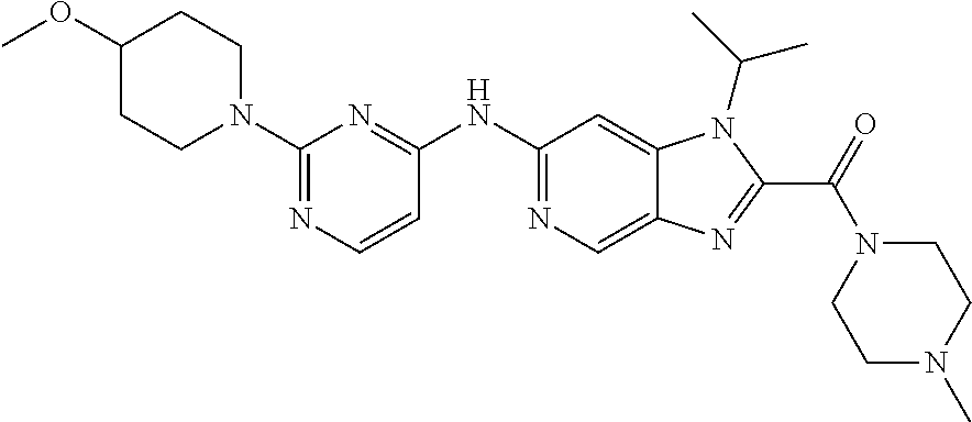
C1(NC2=NC(N3CCC(OC)CC3)=NC=C2)=NC=C2C(=C1)N(C(C)C)C(C(=O)N1CCN(C)CC1)=N2
